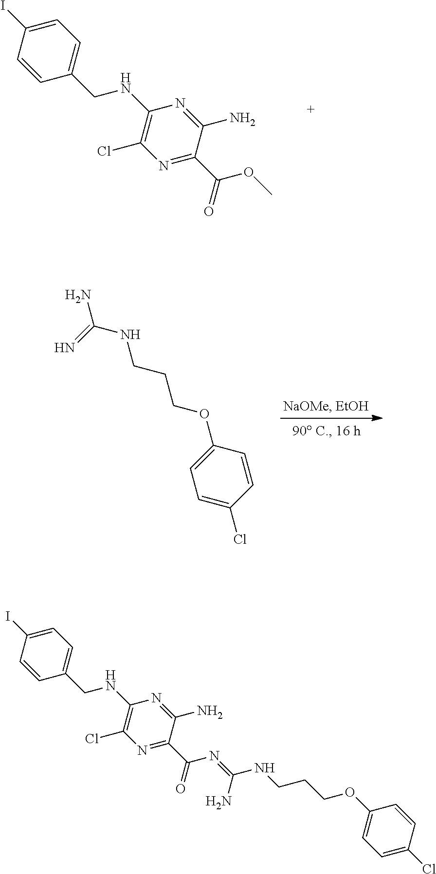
C1=C(I)C=CC(CNC2=C(Cl)N=C(C(OC)=O)C(N)=N2)=C1.NC(=N)NCCCOC1=CC=C(Cl)C=C1.C1=C(I)C=CC(CNC2=C(Cl)N=C(C(N=C(N)NCCCOC3=CC=C(Cl)C=C3)=O)C(N)=N2)=C1
